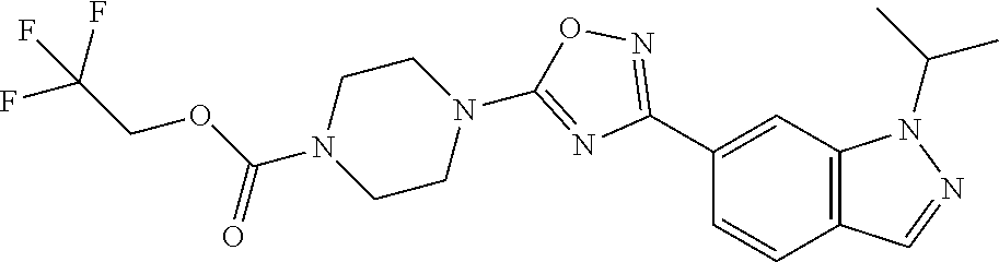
C1(C2=NOC(N3CCN(C(OCC(F)(F)F)=O)CC3)=N2)=CC2=C(C=C1)C=NN2C(C)C
